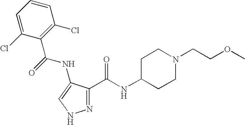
C1=C(Cl)C(C(NC2=CNN=C2C(=O)NC2CCN(CCOC)CC2)=O)=C(Cl)C=C1
